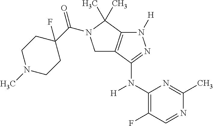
C1(N(C2=NN([H])C3=C2CN(C(C2(F)CCN(C)CC2)=O)C3(C)C)[H])=C(F)C=NC(C)=N1
